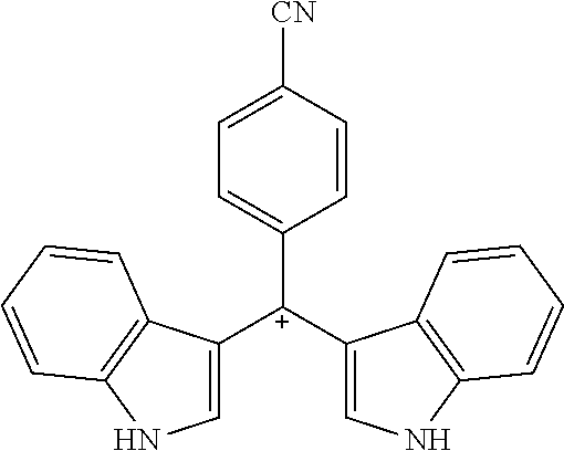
C1([C+](C2=CNC3=C2C=CC=C3)C2=CNC3=C2C=CC=C3)=CC=C([CN])C=C1
